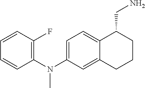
C1=C(N(C2=C(F)C=CC=C2)C)C=C2C(=C1)C(CN)CCC2
